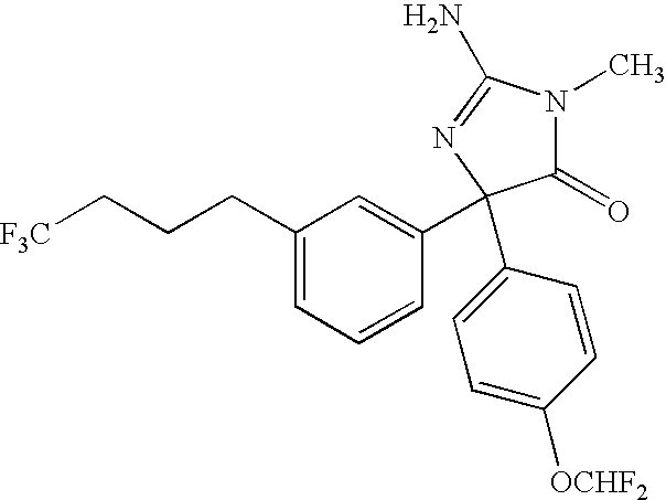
C1(CCC[F3C])=CC=CC(C2(C3=CC=C([OCHF2])C=C3)C(=O)N(C)C(N)=N2)=C1
